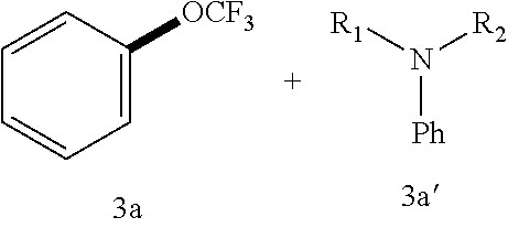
C1=CC=C([OCF3])C=C1.N([Ph])([R1])[R2]
